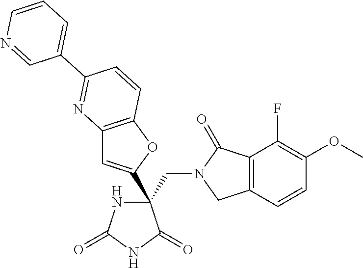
C(C1(C2=CC3=C(O2)C=CC(C2=CC=CN=C2)=N3)NC(=O)NC1=O)N1CC2=C(C1=O)C(F)=C(OC)C=C2
